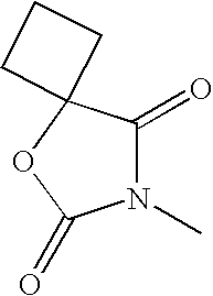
N1(C)C(=O)C2(OC1=O)CCC2
